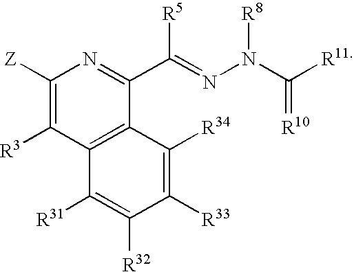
C1([Z])=C([R3])C2=C(C(C(=NN(C(=[R10])[R11])[R8])[R5])=N1)C([R34])=C([R33])C([R32])=C2[R31]
